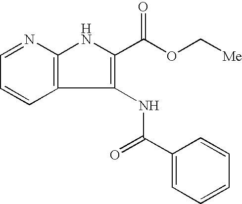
C1=NC2=C(C=C1)C(NC(C1=CC=CC=C1)=O)=C(C(=O)OC[Me])N2
